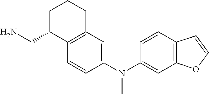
C1C(CN)C2=C(CC1)C=C(N(C1=CC3=C(C=C1)C=CO3)C)C=C2
